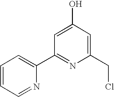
C1=CC=NC(C2=NC(CCl)=CC(O)=C2)=C1
